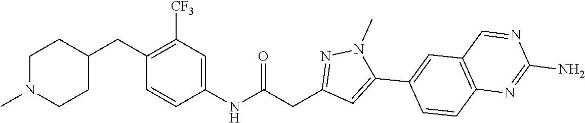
C1(CC2CCN(C)CC2)=C([CF3])C=C(NC(CC2=NN(C)C(C3=CC4=C(C=C3)N=C(N)N=C4)=C2)=O)C=C1
